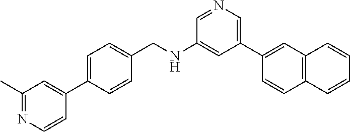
C1=NC=C(C2=CC3=C(C=C2)C=CC=C3)C=C1NCC1=CC=C(C2=CC(C)=NC=C2)C=C1
